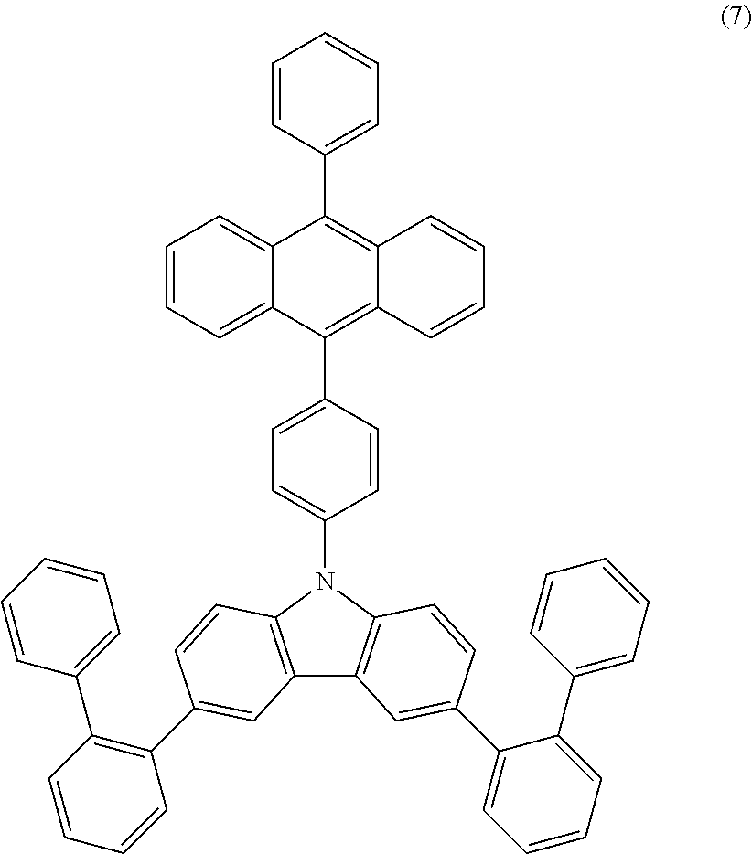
C1=CC=C2C(=C1)C(C1=CC=CC=C1)=C1C(=C2C2=CC=C(N3C4=C(C5=C3C=CC(C3=CC=CC=C3C3=CC=CC=C3)=C5)C=C(C3=C(C5=CC=CC=C5)C=CC=C3)C=C4)C=C2)C=CC=C1
